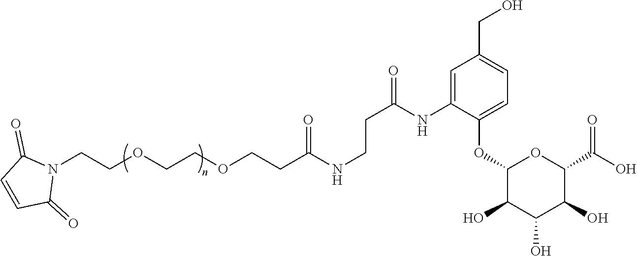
C(COCCOCCC(NCCC(=O)NC1=CC(CO)=CC=C1OC1C(O)C(O)C(O)C(C(=O)O)O1)=O)N1C(=O)C=CC1=O
